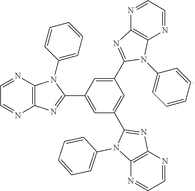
C1(C2=NC3=C(N2C2=CC=CC=C2)N=CC=N3)=CC(C2=NC3=C(N2C2=CC=CC=C2)N=CC=N3)=CC(C2=NC3=C(N=CC=N3)N2C2=CC=CC=C2)=C1
